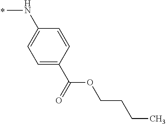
CNC1=CC=C(C(=O)OCCCC)C=C1
